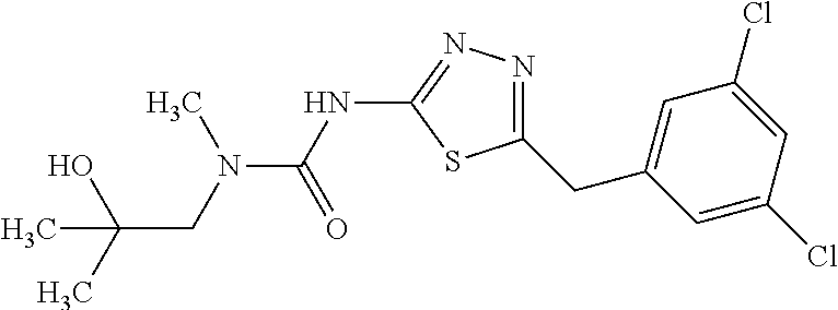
N(C(NC1=NN=C(CC2=CC(Cl)=CC(Cl)=C2)S1)=O)(C)CC(O)(C)C
